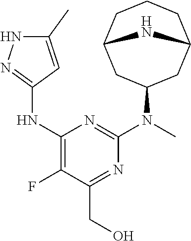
N(C1=NNC(C)=C1)C1=C(F)C(CO)=NC(N(C)C2CC3CCCC(C2)N3)=N1
